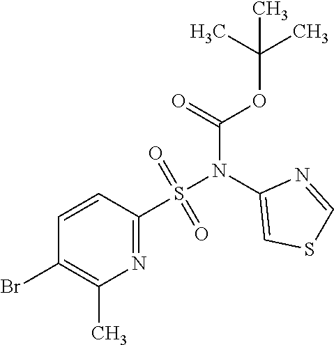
C1=CC(Br)=C(C)N=C1S(N(C1=CSC=N1)C(=O)OC(C)(C)C)(=O)=O
